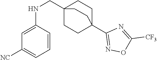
C1=CC(NCC23CCC(C4=NOC([CF3])=N4)(CC2)CC3)=CC([NC])=C1
